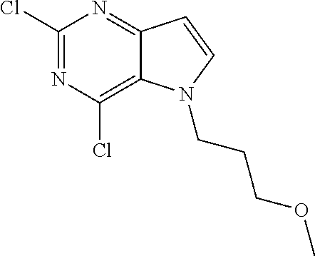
C1(Cl)=NC(Cl)=C2C(=N1)C=CN2CCCOC
